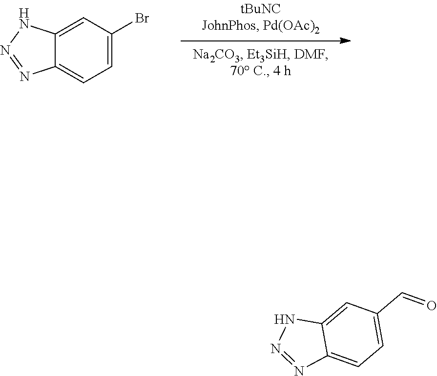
C12=CC=C(Br)C=C1NN=N2.C12=CC=C(C=O)C=C1NN=N2
